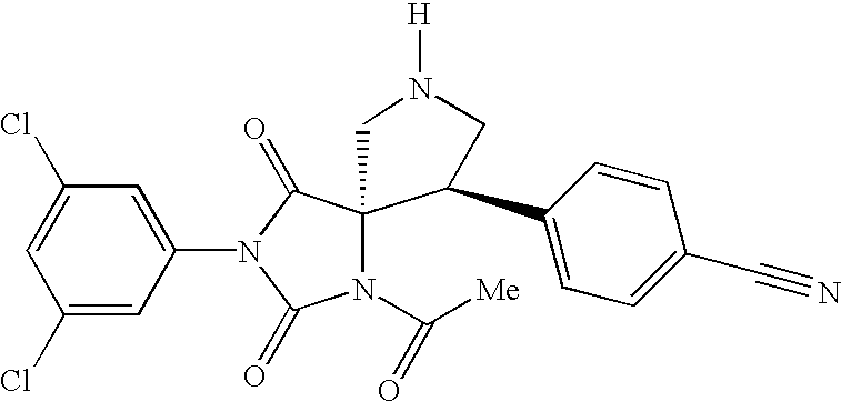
C1=C(Cl)C=C(N2C(=O)C3(N(C([Me])=O)C2=O)CN([H])CC3C2=CC=C(C#N)C=C2)C=C1Cl
